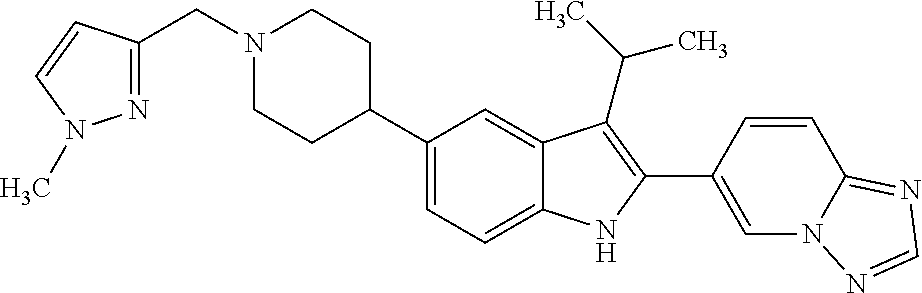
C1(C2CCN(CC3=NN(C)C=C3)CC2)=CC=C2C(=C1)C(C(C)C)=C(C1=CN3C(=NC=N3)C=C1)N2
